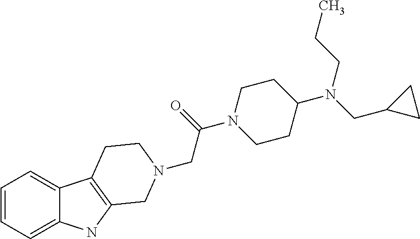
C1=CC=C2C(=C1)C1=C(N2)CN(CC(=O)N2CCC(N(CC3CC3)CCC)CC2)CC1
